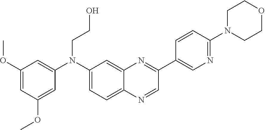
C1(OC)=CC(OC)=CC(N(C2=CC=C3C(=C2)N=C(C2=CN=C(N4CCOCC4)C=C2)C=N3)CCO)=C1
